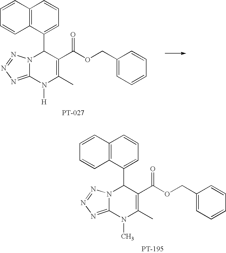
C12=C(C(C3N4C(=NN=N4)N([H])C(C)=C3C(OCC3=CC=CC=C3)=O)=CC=C1)C=CC=C2.C12=C(C(C3N4C(=NN=N4)N(C)C(C)=C3C(OCC3=CC=CC=C3)=O)=CC=C1)C=CC=C2
